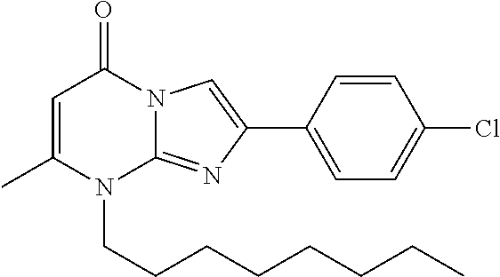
N12C(=NC(C3=CC=C(Cl)C=C3)=C1)N(CCCCCCCC)C(C)=CC2=O
